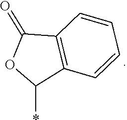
C12=C(C(*)OC1=O)C=CC=C2
